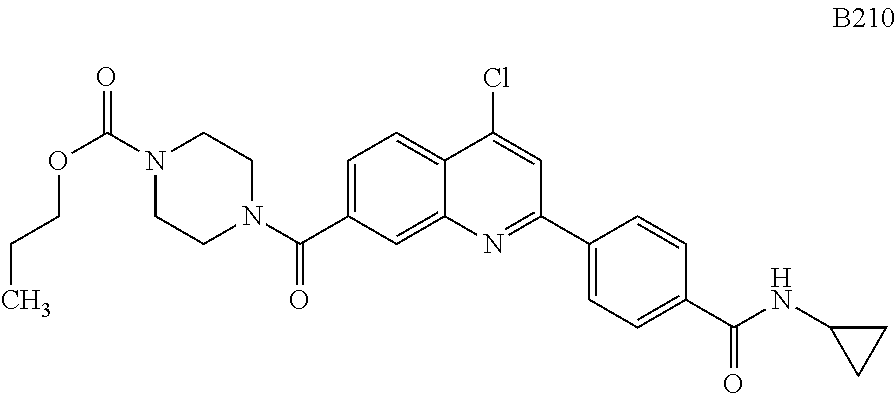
C1=C(C(N2CCN(C(=O)OCCC)CC2)=O)C=C2C(=C1)C(Cl)=CC(C1=CC=C(C(NC3CC3)=O)C=C1)=N2
